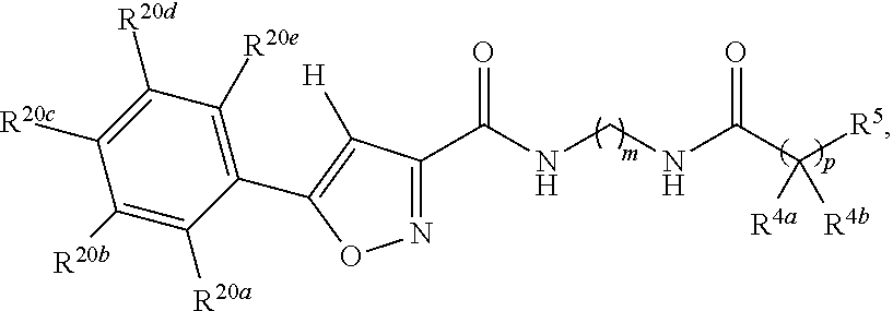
N1=C(C(NCNC(C([R4a])([R5])[R4b])=O)=O)C([H])=C(C2=C([R20e])C([R20d])=C([R20c])C([R20b])=C2[R20a])O1
